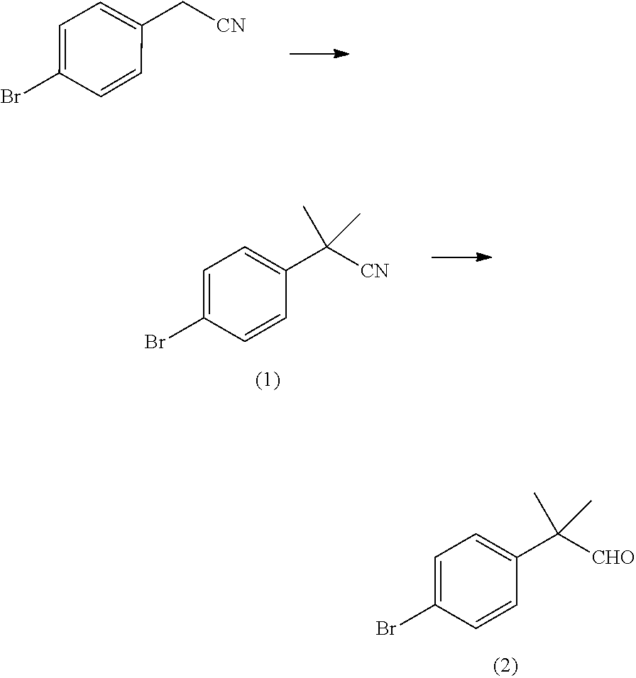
C1=C(Br)C=CC(C([CHO])(C)C)=C1.C1=C(Br)C=CC(C[CN])=C1.C1=C(Br)C=CC(C([CN])(C)C)=C1
